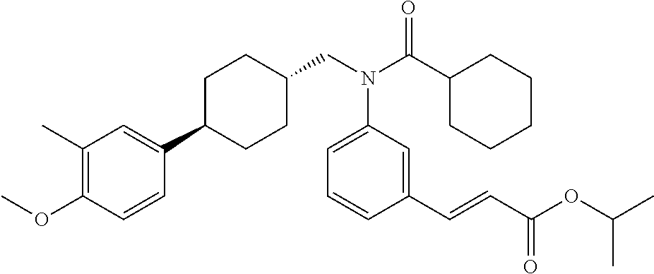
N(C1=CC=CC(C=CC(OC(C)C)=O)=C1)(CC1CCC(C2=CC(C)=C(OC)C=C2)CC1)C(=O)C1CCCCC1
